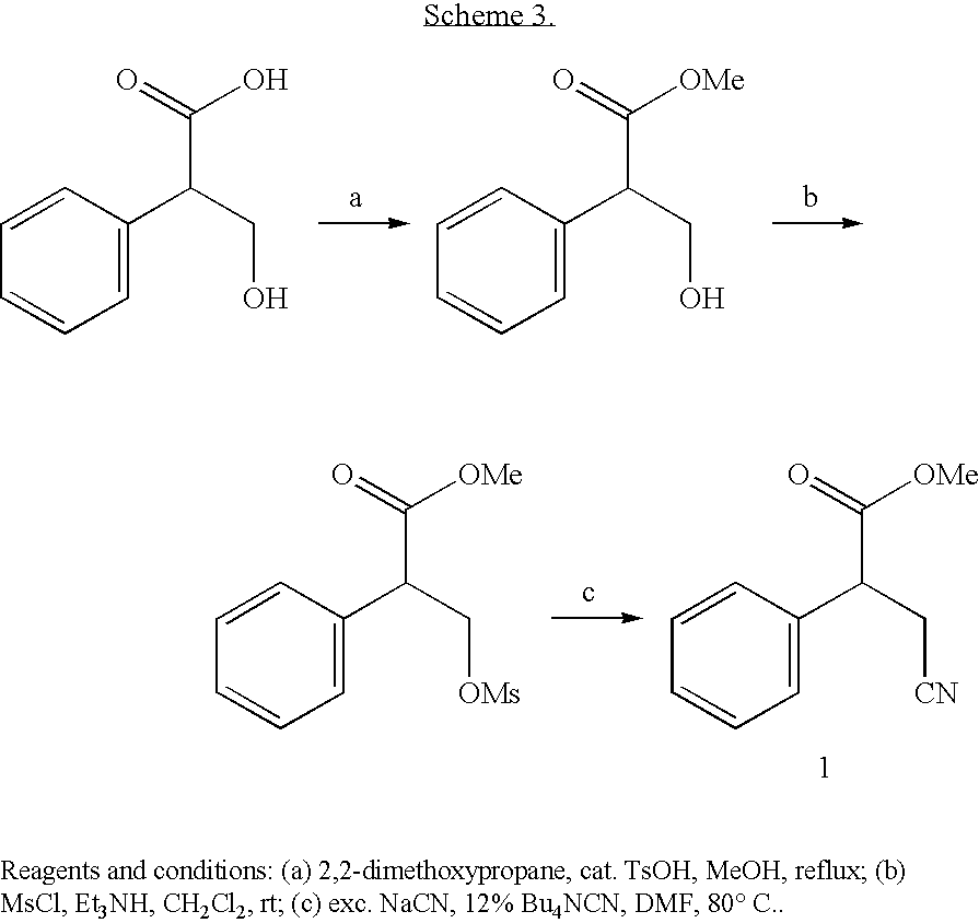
C1=CC(C(CO)C(=O)O)=CC=C1.C1=CC(C(CO)C(=O)[OMe])=CC=C1.C1=CC(C(C[OMs])C(=O)[OMe])=CC=C1.C1=CC(C(C[CN])C(=O)[OMe])=CC=C1
